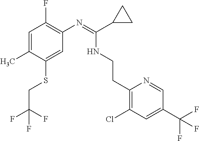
C1=C(C)C(SCC(F)(F)F)=CC(N=C(C2CC2)NCCC2=C(Cl)C=C(C(F)(F)F)C=N2)=C1F
